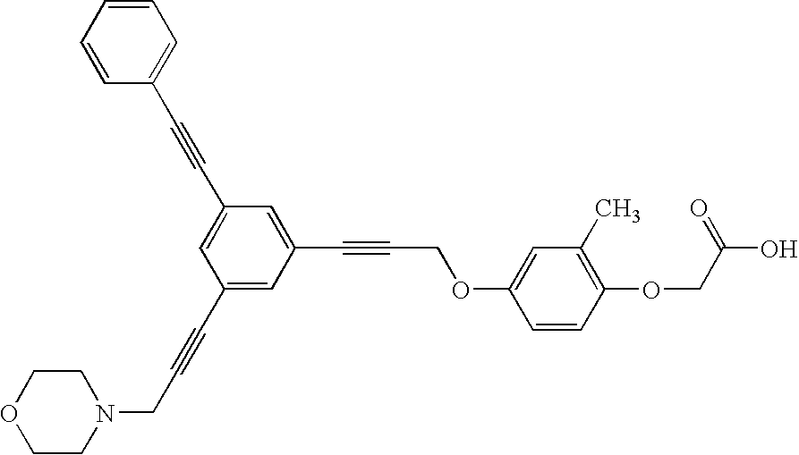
C1=CC=C(C#CC2=CC(C#CCN3CCOCC3)=CC(C#CCOC3=CC(C)=C(OCC(O)=O)C=C3)=C2)C=C1
